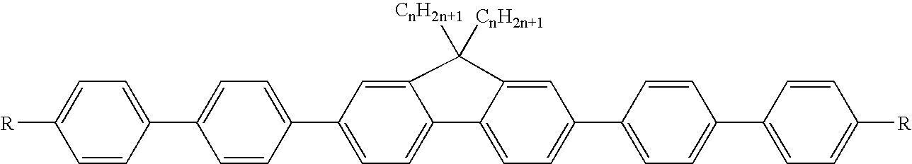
C1=CC(C2=CC=C3C(=C2)C([CnH2n+1])([CnH2n+1])C2=CC(C4=CC=C(C5=CC=C([R])C=C5)C=C4)=CC=C32)=CC=C1C1=CC=C([R])C=C1
